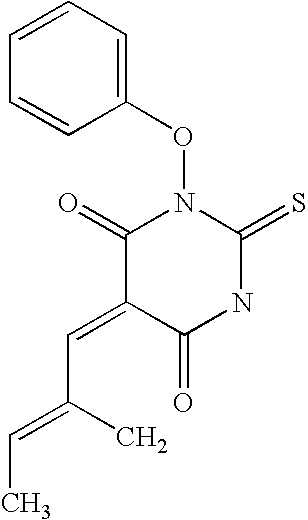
C1(ON2C(=O)C(=CC(=CC)C)C(=O)NC2=S)=CC=CC=C1
